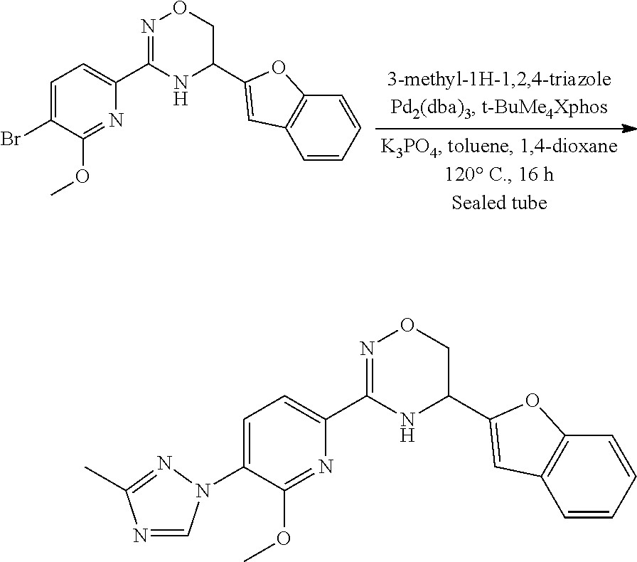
N1=C(C2=CC=C(Br)C(OC)=N2)NC(C2=CC3=C(C=CC=C3)O2)CO1.N1=C(C2=CC=C(N3C=NC(C)=N3)C(OC)=N2)NC(C2=CC3=C(C=CC=C3)O2)CO1
